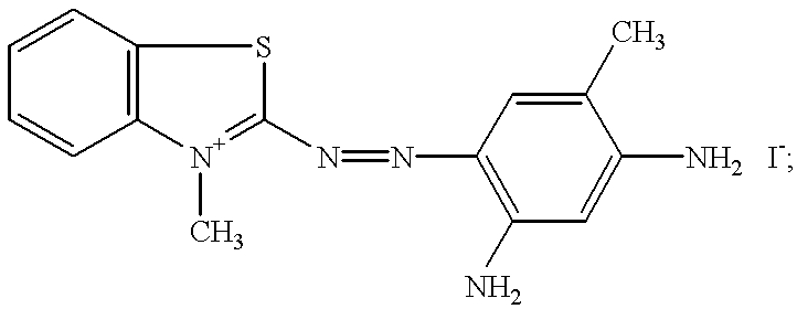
C12=C([N+](C)=C(N=NC3=C(N)C=C(N)C(C)=C3)S1)C=CC=C2.[I-]
